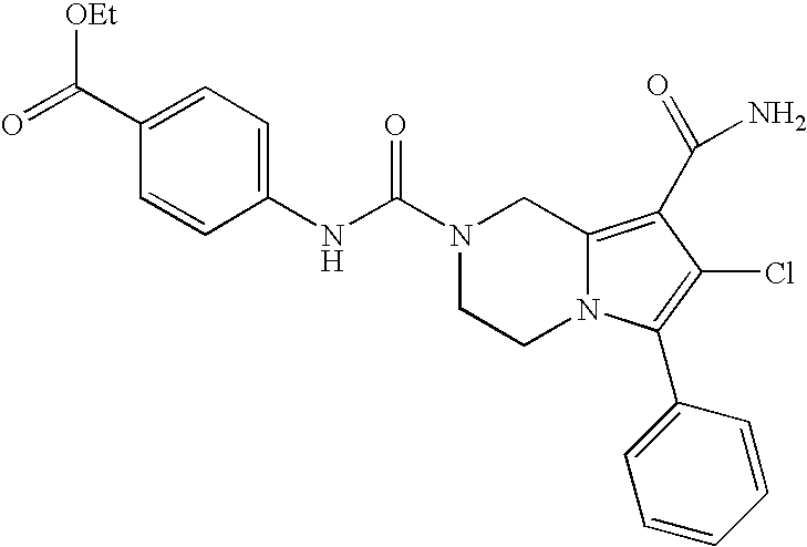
N(C(N1CCN2C(=C(C(N)=O)C(Cl)=C2C2=CC=CC=C2)C1)=O)C1=CC=C(C(=O)[OEt])C=C1
